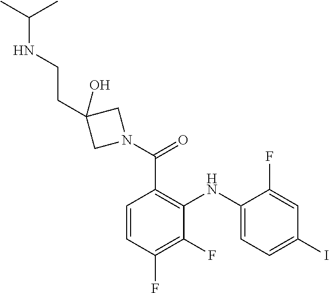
C1=CC(F)=C(F)C(NC2=CC=C(I)C=C2F)=C1C(N1CC(O)(CCNC(C)C)C1)=O
